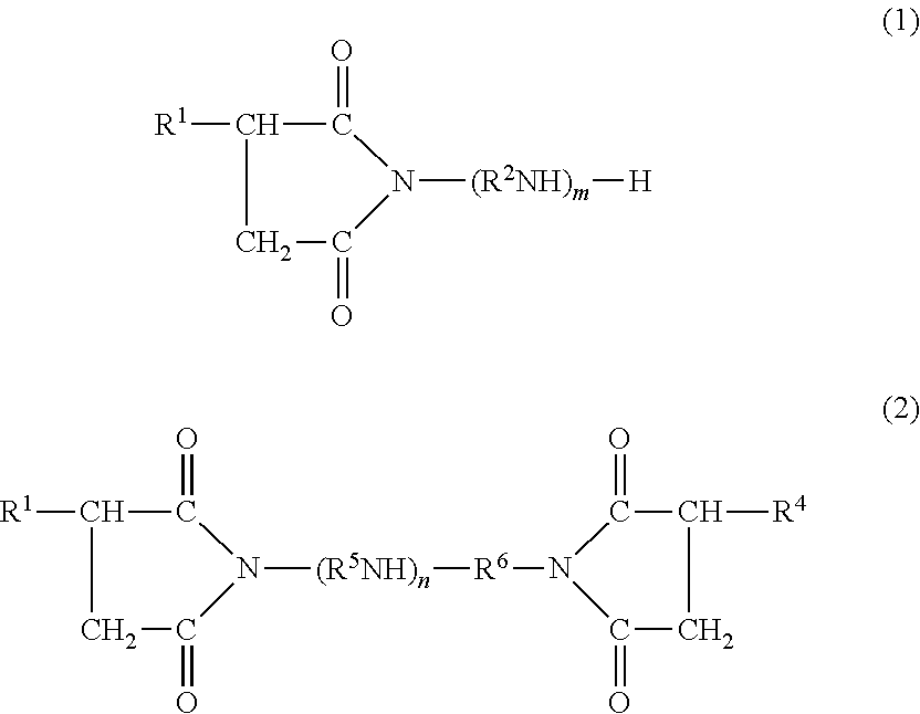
C1([R1])C(=O)N([(R2NH)m][H])C(=O)C1.C1([R1])C(=O)N([(R5NH)n][R6]N2C(=O)C([R4])CC2=O)C(=O)C1
